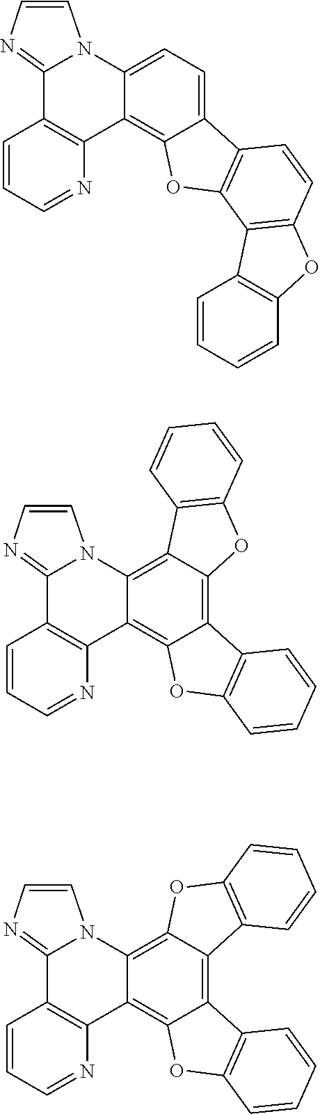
C12=CC=C3C(=C1OC1=C2C=CC2=C1C1=C(O2)C=CC=C1)C1=C(C2=NC=CN32)C=CC=N1.C12=C3C(=C4C(=C1OC1=C2C=CC=C1)C1=C(C2=NC=CN42)C=CC=N1)C1=C(O3)C=CC=C1.C12=C3C(=C4C(=C1OC1=C2C=CC=C1)C1=C(C2=NC=CN42)C=CC=N1)OC1=C3C=CC=C1
